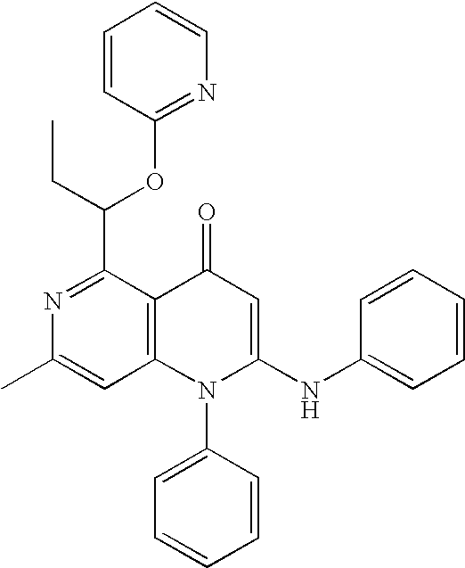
N1=C(C(CC)OC2=NC=CC=C2)C2=C(C=C1C)N(C1=CC=CC=C1)C(NC1=CC=CC=C1)=CC2=O
